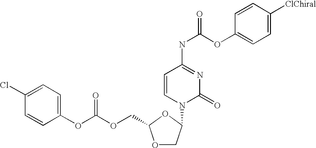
C1=C(Cl)C=CC(OC(OCC2OCC(N3C(=O)N=C(NC(=O)OC4=CC=C([ClChiral])C=C4)C=C3)O2)=O)=C1
